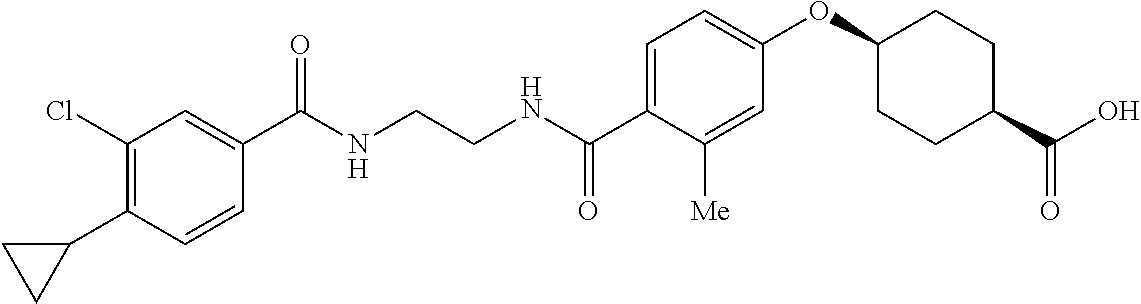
C(NCCNC(C1=CC=C(OC2CCC(C(O)=O)CC2)C=C1[Me])=O)(=O)C1=CC(Cl)=C(C2CC2)C=C1
